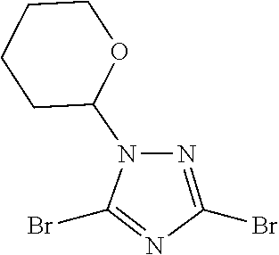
C1CCC(N2C(Br)=NC(Br)=N2)OC1
